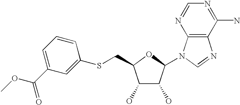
C1(O)C(O)C(N2C3=C(N=C2)C(N)=NC=N3)OC1CSC1=CC(C(=O)OC)=CC=C1
